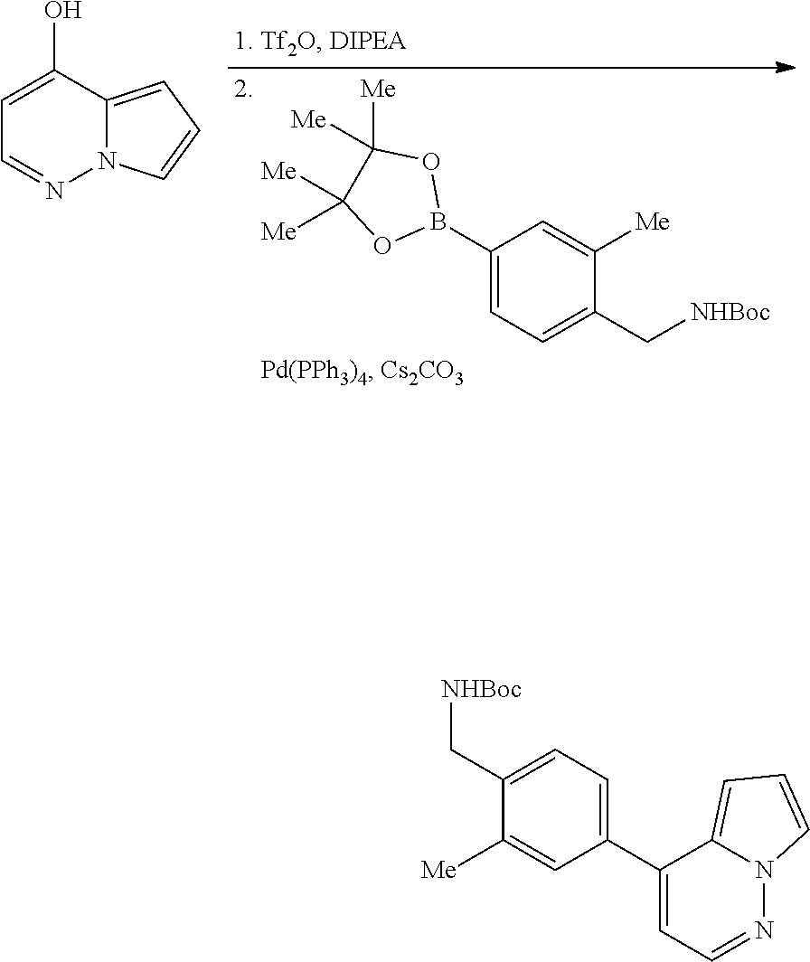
C1=NN2C(=CC=C2)C(O)=C1.C1(B2OC([Me])([Me])C([Me])([Me])O2)=CC=C(C[NHBoc])C([Me])=C1.C1(C2=CC=NN3C2=CC=C3)=CC=C(C[NHBoc])C([Me])=C1
